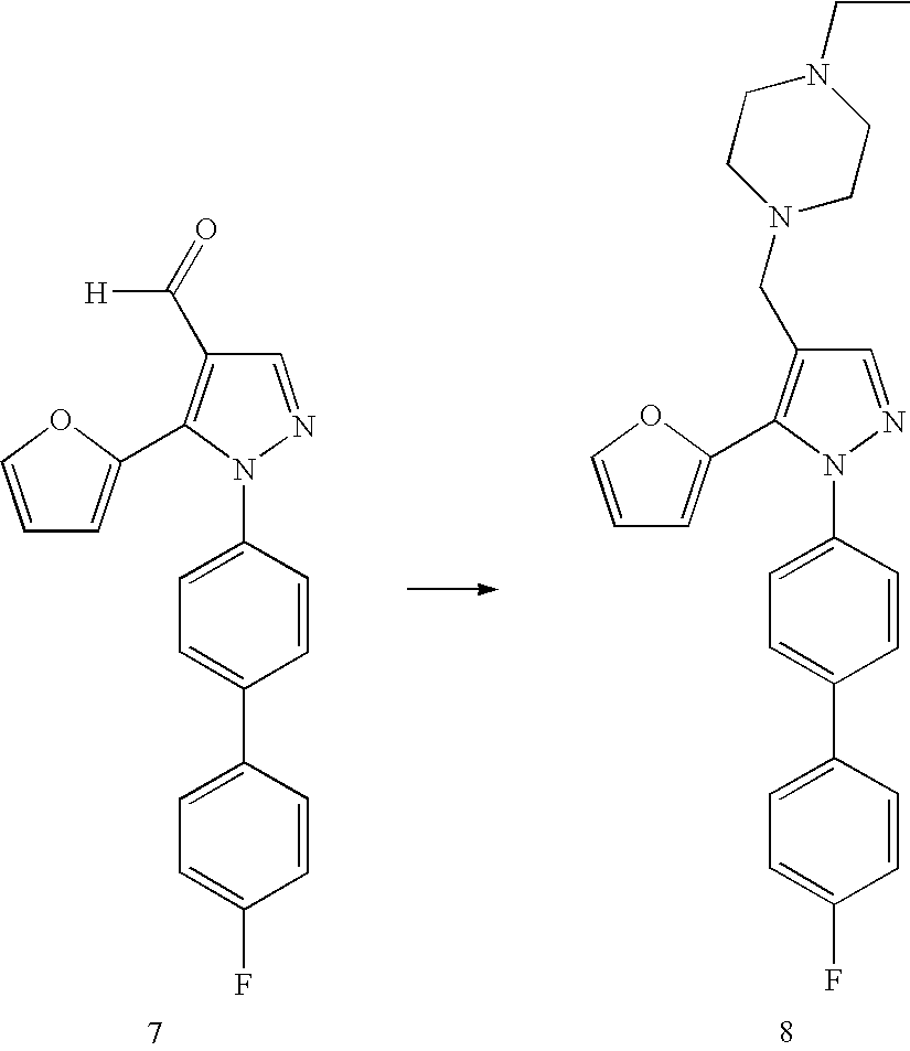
C1=NN(C2=CC=C(C3=CC=C(F)C=C3)C=C2)C(C2=CC=CO2)=C1C(=O)[H].C1=NN(C2=CC=C(C3=CC=C(F)C=C3)C=C2)C(C2=CC=CO2)=C1CN1CCN(CC)CC1
